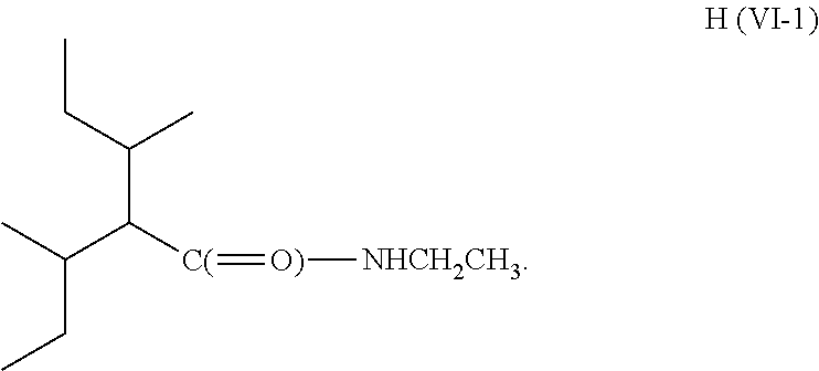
CCC(C)C([C(]=[O)][NHCH2CH3])C(C)CC
